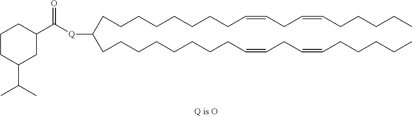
C(CCCCCCC=CCC=CCCCCC)CC([Q]C(C1CCCC(C(C)C)C1)=O)CCCCCCCCC=CCC=CCCCCC
